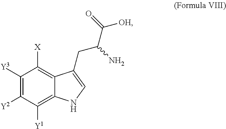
C1([Y3])=C([Y2])C([Y1])=C2C(=C1[X])C(CC(C([OH])=O)N)=CN2
